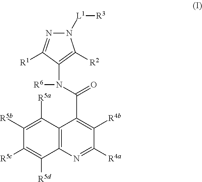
C12=C(N=C([R4a])C([R4b])=C1C(N(C1=C([R2])N([L1][R3])N=C1[R1])[R6])=O)C([R5d])=C([R5c])C([R5b])=C2[R5a]
